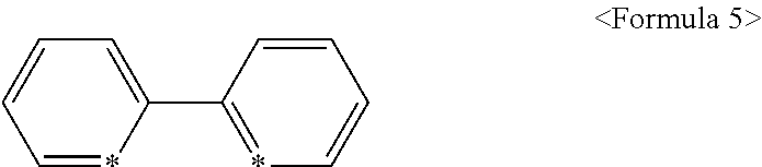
C1(C2=*C=CC=C2)=CC=CC=*1
